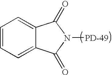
C1=CC=C2C(=C1)C(=O)N([PD-49])C2=O
